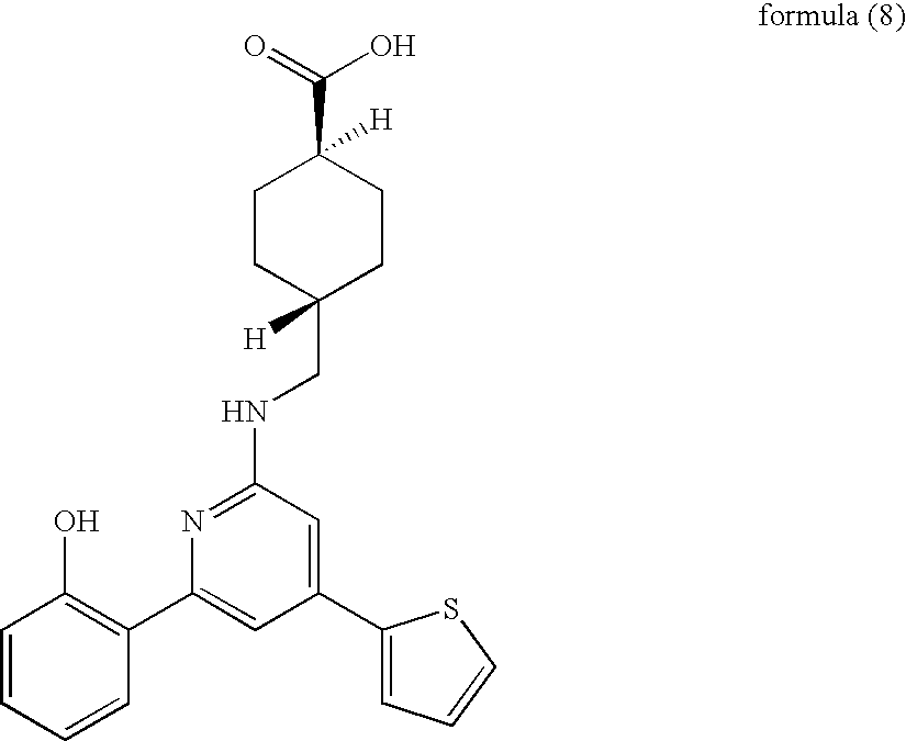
C1=CC=CC(C2=CC(C3=CC=CS3)=CC(NCC3([H])CCC(C(=O)O)([H])CC3)=N2)=C1O
